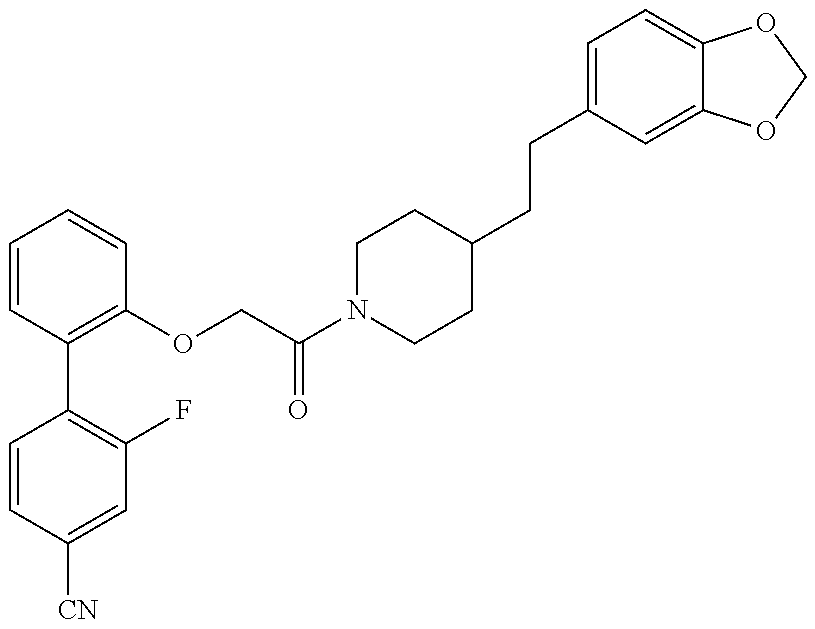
C1=CC([CN])=CC(F)=C1C1=C(OCC(N2CCC(CCC3=CC=C4C(=C3)OCO4)CC2)=O)C=CC=C1
